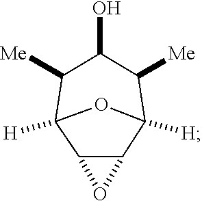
C1([Me])C2([H])OC([H])(C([Me])C1O)C1C2O1
